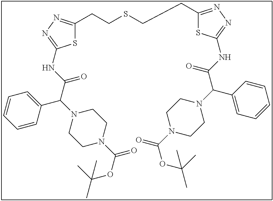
S1C(CCSCCC2=NN=C(NC(C(N3CCN(C(OC(C)(C)C)=O)CC3)C3=CC=CC=C3)=O)S2)=NN=C1NC(C(N1CCN(C(OC(C)(C)C)=O)CC1)C1=CC=CC=C1)=O
